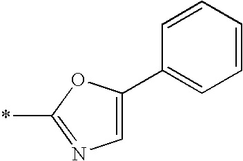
C1=C(C2=CC=CC=C2)OC(*)=N1
